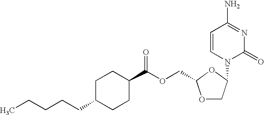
CCCCCC1CCC(C(OCC2OCC(N3C(=O)N=C(N)C=C3)O2)=O)CC1
